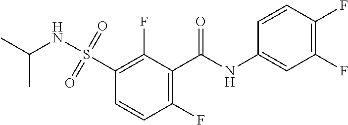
C1(C(NC2=CC(F)=C(F)C=C2)=O)=C(F)C=CC(S(=O)(=O)NC(C)C)=C1F
